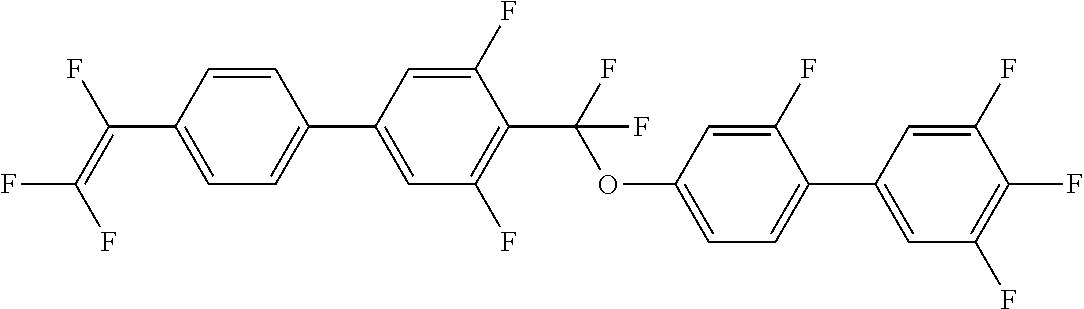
C1=CC(C(=C(F)F)F)=CC=C1C1=CC(F)=C(C(OC2=CC=C(C3=CC(F)=C(F)C(F)=C3)C(F)=C2)(F)F)C(F)=C1
